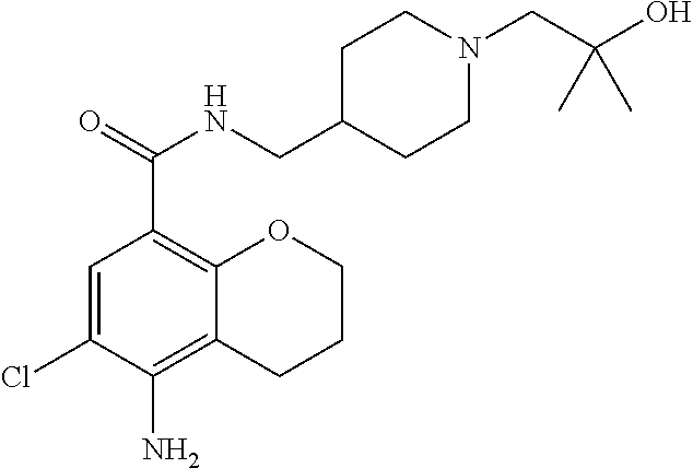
C1=C(Cl)C(N)=C2C(=C1C(=O)NCC1CCN(CC(O)(C)C)CC1)OCCC2
